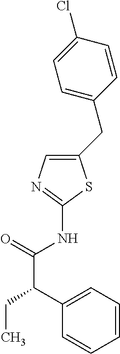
C1(CC2=CC=C(Cl)C=C2)=CN=C(NC(C(CC)C2=CC=CC=C2)=O)S1
